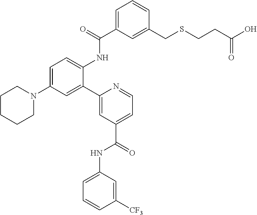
C1=C(C(=O)NC2=CC=C(N3CCCCC3)C=C2C2=CC(C(=O)NC3=CC=CC([CF3])=C3)=CC=N2)C=C(CSCCC(O)=O)C=C1
